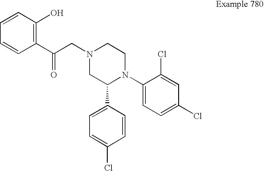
C1(C(CN2CC(C3=CC=C(Cl)C=C3)N(C3=CC=C(Cl)C=C3Cl)CC2)=O)=C(O)C=CC=C1
